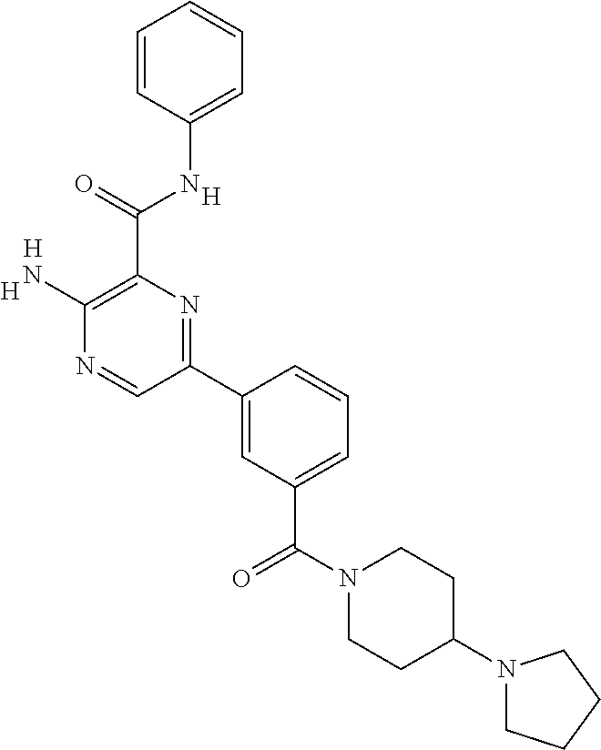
[H].C1(N)=C(C(NC2=CC=CC=C2)=O)N=C(C2=CC(C(=O)N3CCC(N4CCCC4)CC3)=CC=C2)C=N1.[H].[H]
